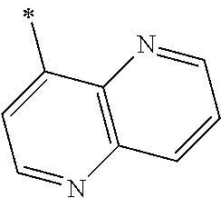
C1=C(C)C2=C(N=C1)C=CC=N2
